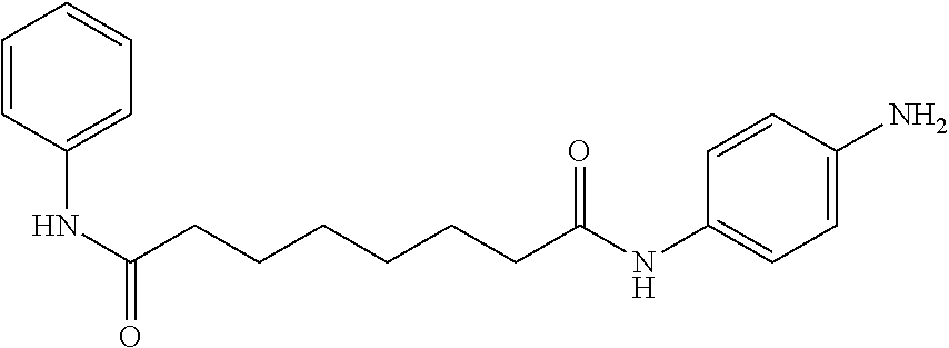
C1=CC(NC(CCCCCCC(=O)NC2=CC=C(N)C=C2)=O)=CC=C1
